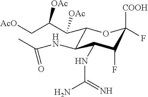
C1(C(C(C[AcO])[OAc])[OAc])C(NC(C)=O)C(NC(N)=N)C(F)C([COOH])(F)O1
